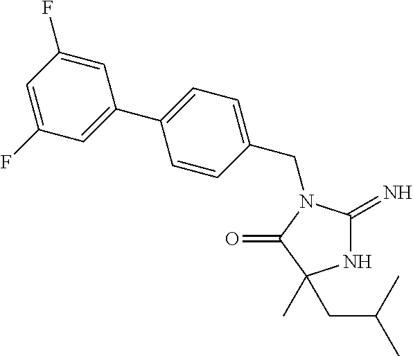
N1C(=N)N(CC2=CC=C(C3=CC(F)=CC(F)=C3)C=C2)C(=O)C1(CC(C)C)C
